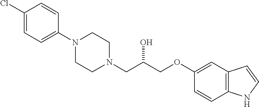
C1(Cl)=CC=C(N2CCN(CC(COC3=CC4=C(C=C3)NC=C4)O)CC2)C=C1
